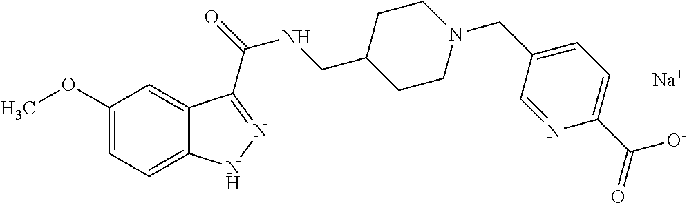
C1=C(OC)C=C2C(=C1)NN=C2C(=O)NCC1CCN(CC2=CC=C(C(=O)[O-])N=C2)CC1.[Na]
